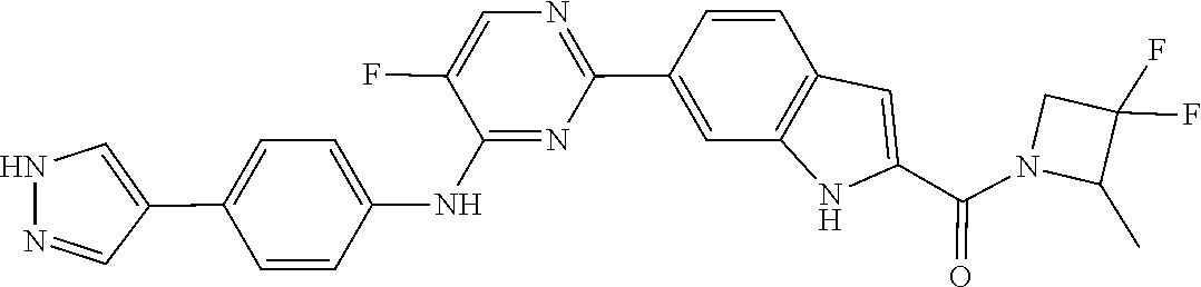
C1(F)(F)C(C)N(C(C2=CC3=C(C=C(C4=NC=C(F)C(NC5=CC=C(C6=CNN=C6)C=C5)=N4)C=C3)N2)=O)C1
